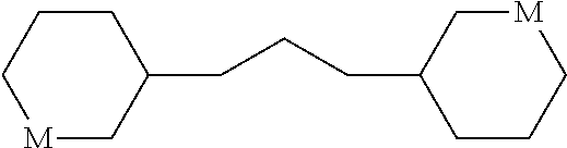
[M]1CC(CCCC2CCC[M]C2)CCC1
